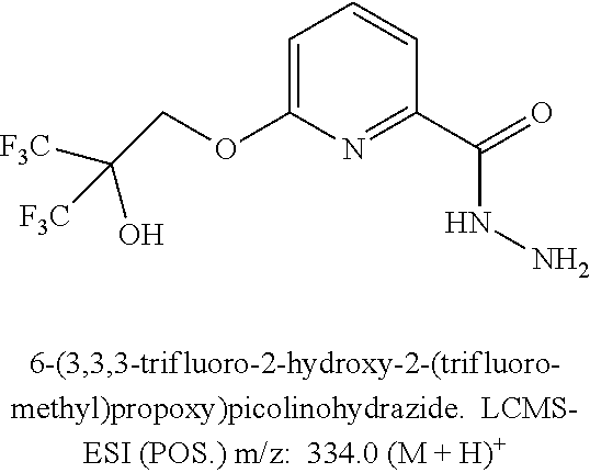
[F3C]C(COC1=CC=CC(C(NN)=O)=N1)(O)[F3C]
